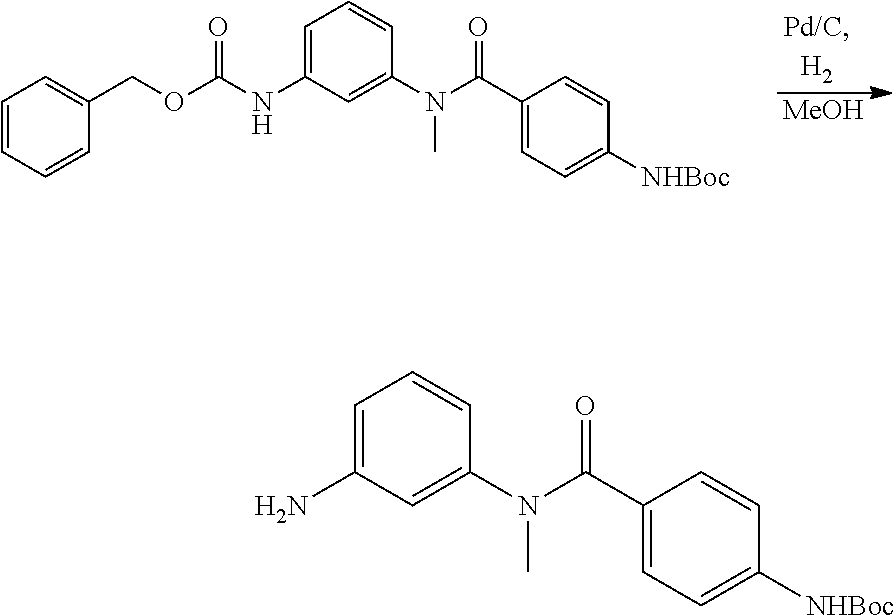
C1=CC=CC(COC(NC2=CC=CC(N(C)C(=O)C3=CC=C([NHBoc])C=C3)=C2)=O)=C1.[MeOH].NC1=CC=CC(N(C)C(=O)C2=CC=C([NHBoc])C=C2)=C1
